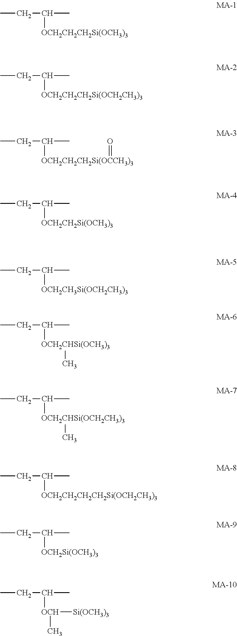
CCC(C)[OCH2CH2CH2Si(OCH3)3].CCC(C)[OCH2CH2CH2Si(OCH2CH3)3].CCC(C)[OCH2CH2CH2Si(OCCH3)3]=O.CCC(C)[OCH2CH2Si(OCH3)3].CCC(C)[OCH2CH3Si(OCH2CH3)3].CCC(C)[OCH2CHSi(OCH3)3]C.CCC(C)[OCH2CHSi(OCH2CH3)3]C.CCC(C)[OCH2CH2CH2CH2Si(OCH2CH3)3].CCC(C)[OCH2Si(OCH3)3].CCC(C)[OCH]([Si(OCH3)3])C
